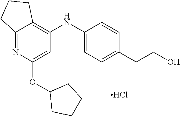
C12=NC(OC3CCCC3)=CC(NC3=CC=C(CCO)C=C3)=C1CCC2.Cl
